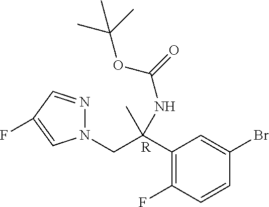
C1(C(CN2C=C(F)C=N2)(C)NC(=O)OC(C)(C)C)=C(F)C=CC(Br)=C1.[R]
